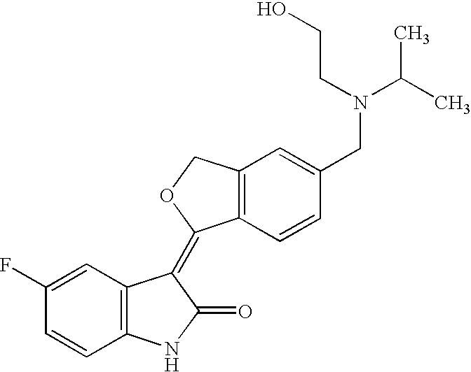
C1(F)=CC2=C(C=C1)NC(=O)C2=C1C2=C(CO1)C=C(CN(C(C)C)CCO)C=C2
